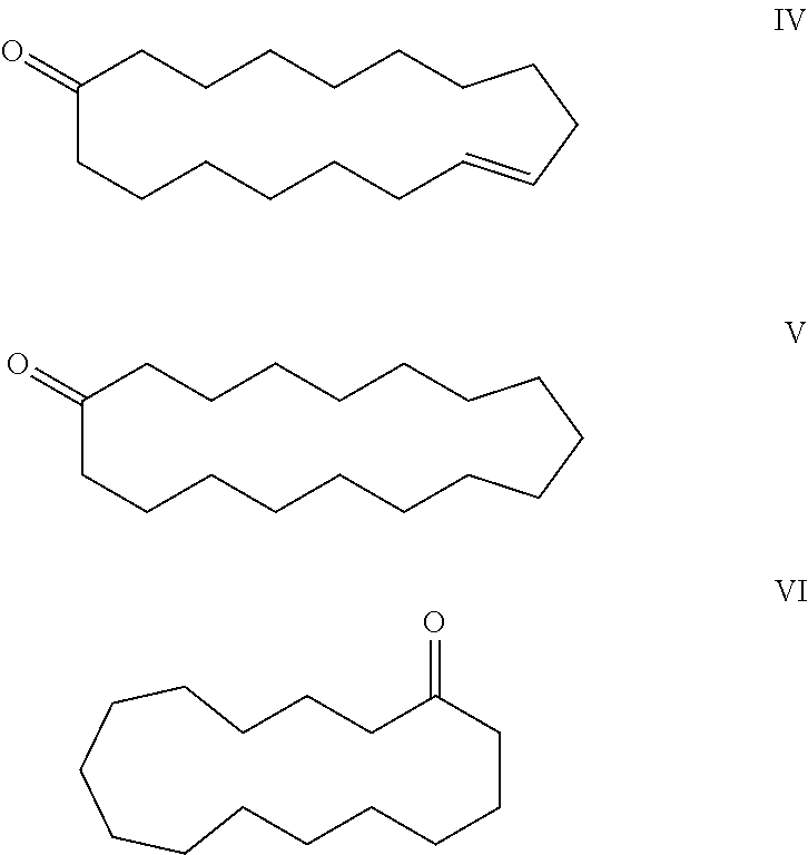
C1(=O)CCCCCCC=CCCCCCCCC1.C1(=O)CCCCCCCCCCCCCCCC1.C1CCC(=O)CCCCCCCCCCC1
